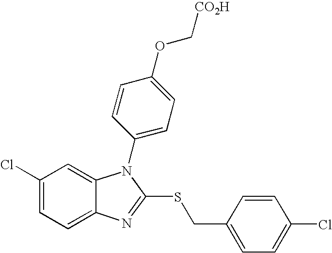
C1(Cl)=CC=C2C(=C1)N(C1=CC=C(OC[CO2H])C=C1)C(SCC1=CC=C(Cl)C=C1)=N2
